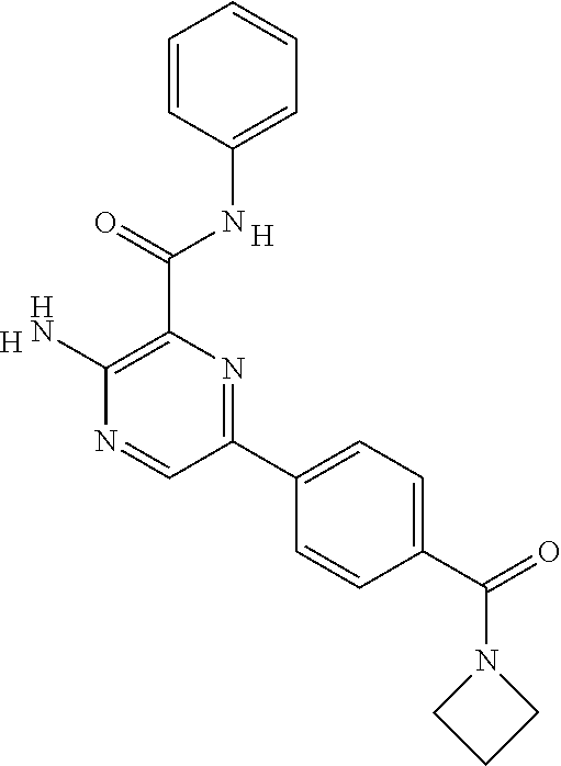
C1=C(NC(C2=C(N)N=CC(C3=CC=C(C(=O)N4CCC4)C=C3)=N2)=O)C=CC=C1.[H].[H]
